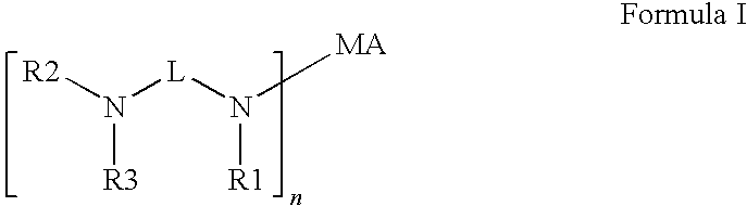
[R2]N([L]N([R1])[MA])[R3]
